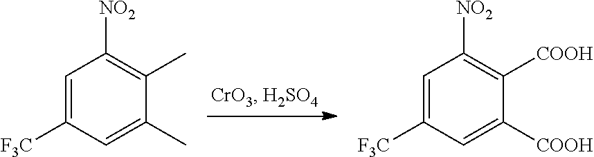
C1=C([F3C])C=C(C)C(C)=C1[NO2].C1=C([F3C])C=C([COOH])C([COOH])=C1[NO2]
